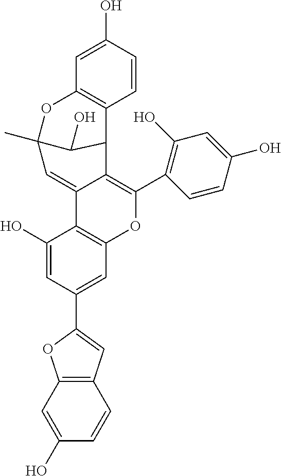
C1=CC(O)=CC2=C1C1C3=C(C4=C(O)C=C(O)C=C4)OC4=C(C3=CC(C)(O2)C1O)C(O)=CC(C1=CC2=C(O1)C=C(O)C=C2)=C4
